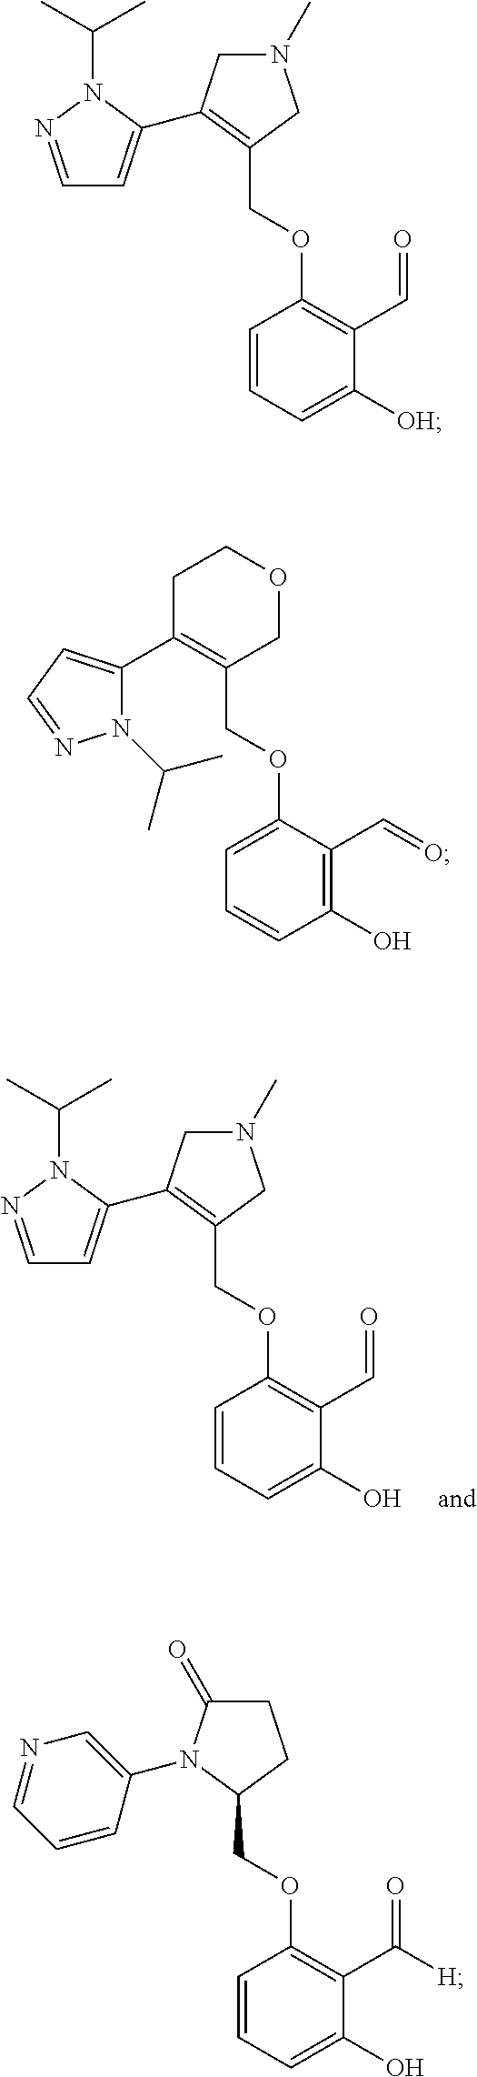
C1(COC2=C(C=O)C(O)=CC=C2)=C(C2=CC=NN2C(C)C)CN(C)C1.C1(COC2=C(C=O)C([OH])=CC=C2)=C(C2=CC=NN2C(C)C)CN(C)C1.C1(COC2=CC=CC(O)=C2C=O)=C(C2=CC=NN2C(C)C)CCOC1.C1(COC2=C(C(=O)[H])C(O)=CC=C2)CCC(=O)N1C1=CN=CC=C1
